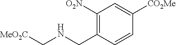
C1([O2N])=C(CNC[MeO2C])C=CC([CO2Me])=C1
